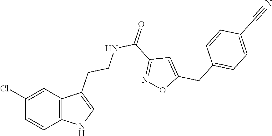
C12=C(C=C(Cl)C=C1)C(CCNC(C1=NOC(CC3=CC=C(C#N)C=C3)=C1)=O)=CN2
